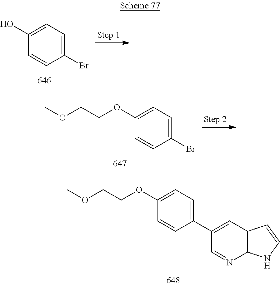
C1(Br)=CC=C(O)C=C1.C1(Br)=CC=C(OCCOC)C=C1.C1(C2=CC3=C(N=C2)NC=C3)=CC=C(OCCOC)C=C1
